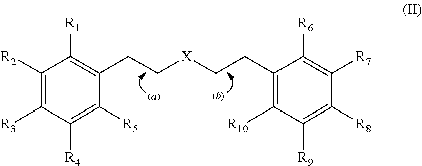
C1([R2])=C([R3])C([R4])=C([R5])C(CC[X]CCC2=C([R10])C([R9])=C([R8])C([R7])=C2[R6])=C1[R1]
